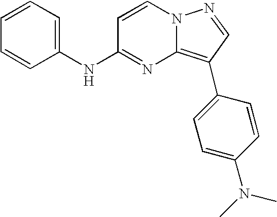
C1=CC=C(NC2=NC3=C(C4=CC=C(N(C)C)C=C4)C=NN3C=C2)C=C1
